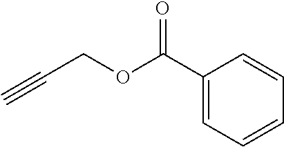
C1(C(OCC#C)=O)=CC=CC=C1
